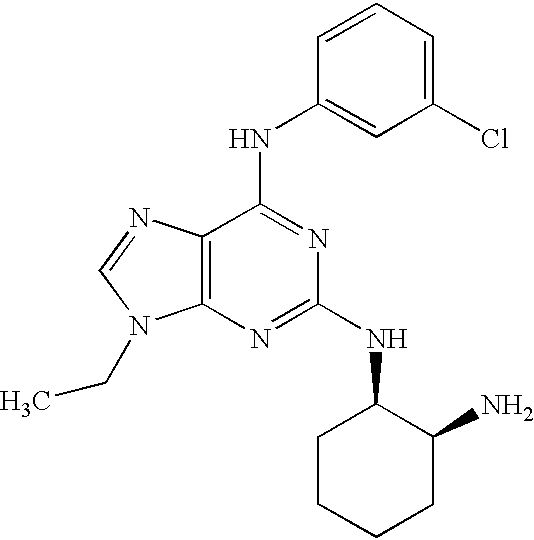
C12=C(N=CN1CC)C(NC1=CC(Cl)=CC=C1)=NC(NC1CCCCC1N)=N2
